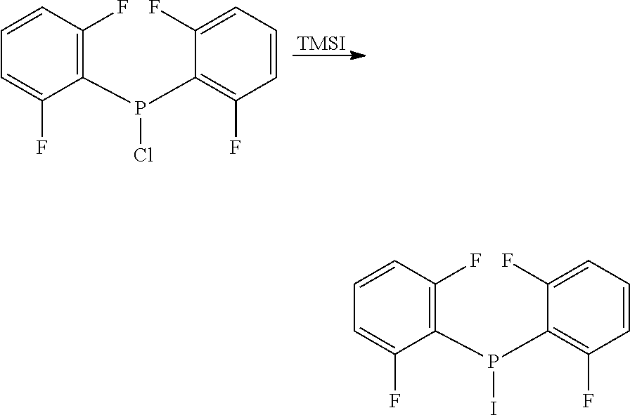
C1(P(Cl)C2=C(F)C=CC=C2F)=C(F)C=CC=C1F.[TMSI].C1(P(I)C2=C(F)C=CC=C2F)=C(F)C=CC=C1F
